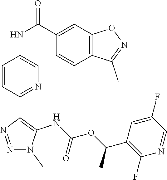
N1(C)N=NC(C2=NC=C(NC(C3=CC4=C(C(C)=NO4)C=C3)=O)C=C2)=C1NC(OC(C1=C(F)N=CC(F)=C1)C)=O
